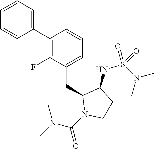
C1(C2=C(F)C(CC3N(C(=O)N(C)C)CCC3NS(N(C)C)(=O)=O)=CC=C2)=CC=CC=C1
